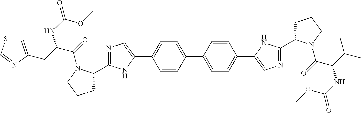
N1=C(C2CCCN2C(=O)C(CC2=CSC=N2)NC(=O)OC)NC(C2=CC=C(C3=CC=C(C4=CN=C(C5CCCN5C(=O)C(C(C)C)NC(=O)OC)N4)C=C3)C=C2)=C1
